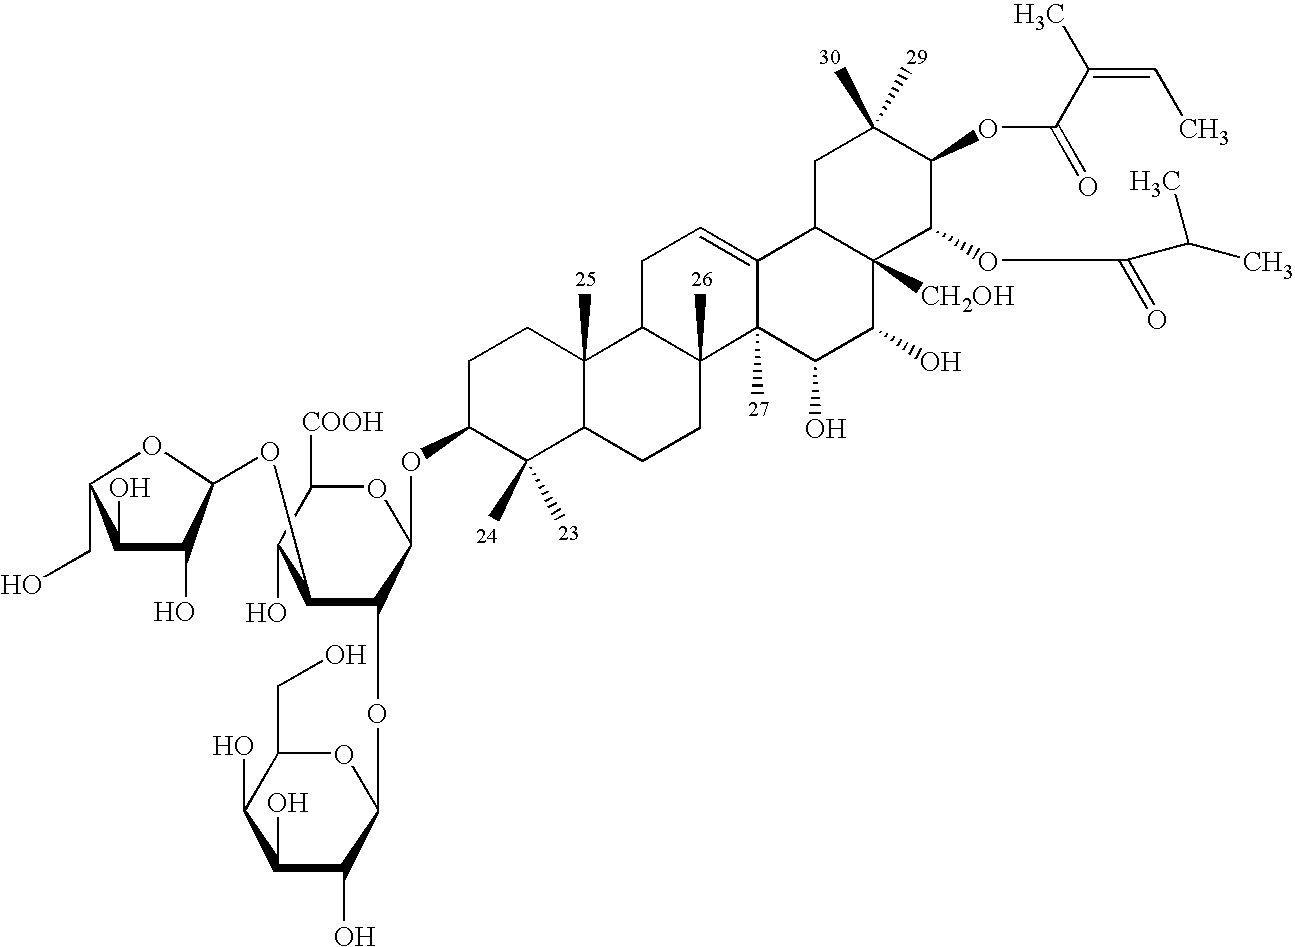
C1(O)C(O)C(OC2C(OC3OC(CO)C(O)C(O)C3O)C(OC3C(C)(C)C4C(C)(CC3)C3C(C)(CC4)C4(C)C(=CC3)C3C([CH2OH])(C(O)C4O)C(OC(=O)C(C)C)C(OC(C(C)=CC)=O)C(C)(C)C3)OC([COOH])C2O)OC1CO
